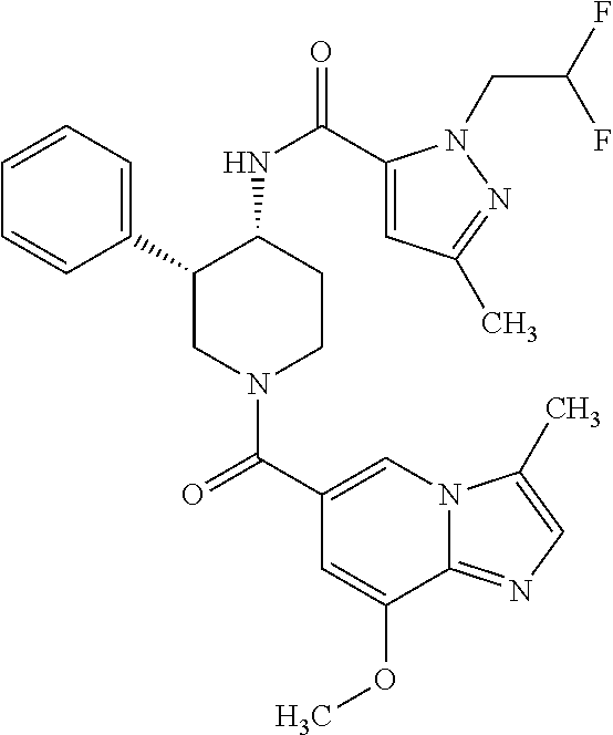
C1(C2CN(C(C3=CN4C(=NC=C4C)C(OC)=C3)=O)CCC2NC(=O)C2=CC(C)=NN2CC(F)F)=CC=CC=C1
